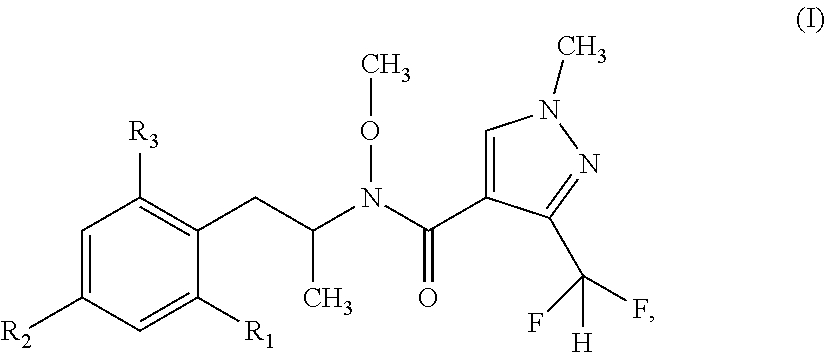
C1=C([R2])C=C([R1])C(CC(N(C(=O)C2=CN(C)N=C2C(F)(F)[H])OC)C)=C1[R3]
